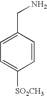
C1=C(CN)C=CC([SO2CH3])=C1
